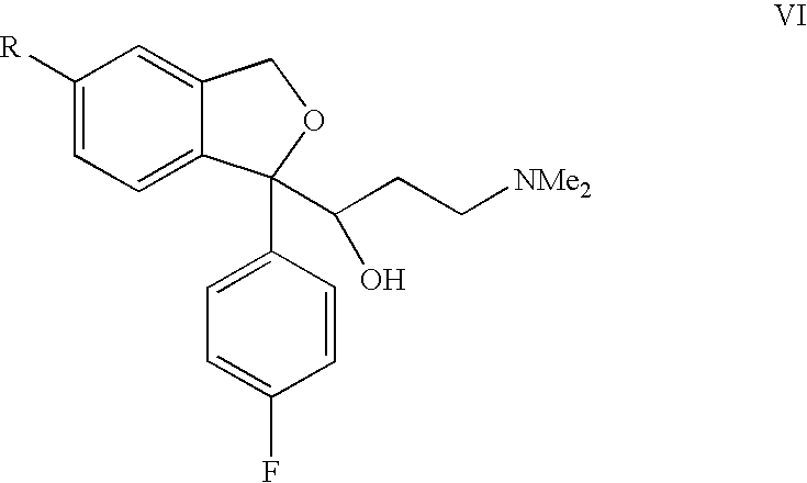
C1([R])=CC=C2C(=C1)COC2(C1=CC=C(F)C=C1)C(CC[NMe2])O
